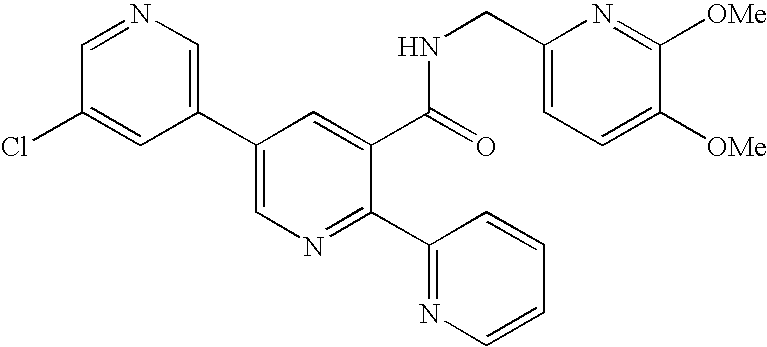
C1=NC=C(C2=CN=C(C3=NC=CC=C3)C(C(=O)NCC3=CC=C([OMe])C([OMe])=N3)=C2)C=C1Cl
